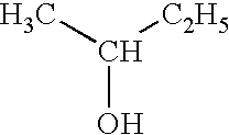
C(O)(C)[C2H5]
